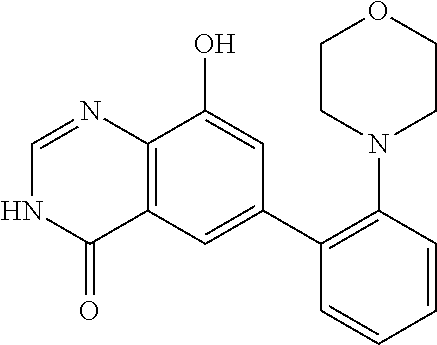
C12=C(C=C(C3=C(N4CCOCC4)C=CC=C3)C=C1O)C(=O)NC=N2
